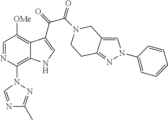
C1=NC(N2N=C(C)N=C2)=C2C(=C1[OMe])C(C(C(=O)N1CC3=CN(C4=CC=CC=C4)N=C3CC1)=O)=CN2
